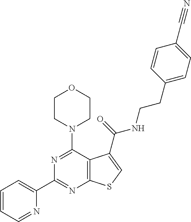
C1(C2=CC=CC=N2)=NC2=C(C(N3CCOCC3)=N1)C(C(=O)NCCC1=CC=C(C#N)C=C1)=CS2
